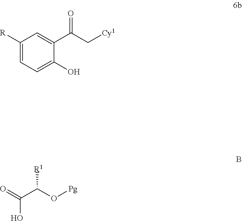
C1([R])=CC=C(O)C(C(C[Cy1])=O)=C1.O=C(C(O[Pg])[R1])O
